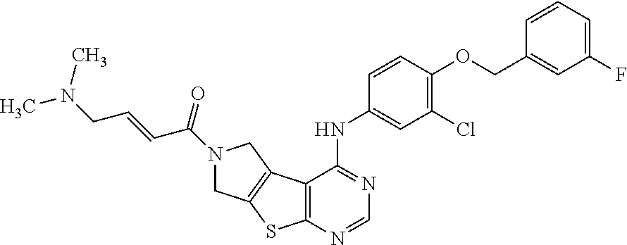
C12=C(N=CN=C1NC1=CC(Cl)=C(OCC3=CC(F)=CC=C3)C=C1)SC1=C2CN(C(=O)C=CCN(C)C)C1
